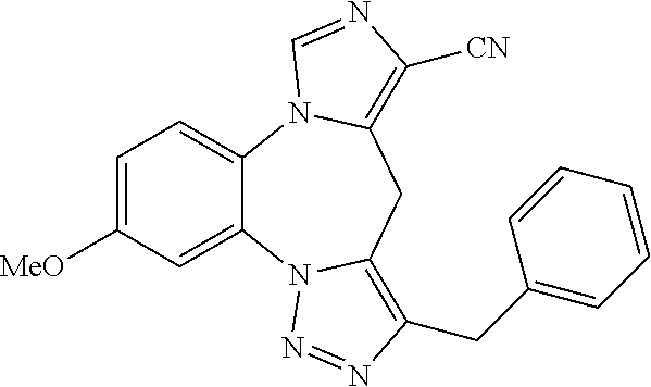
C12=CC=C([MeO])C=C1N1C(=C(CC3=CC=CC=C3)N=N1)CC1=C([CN])N=CN21
